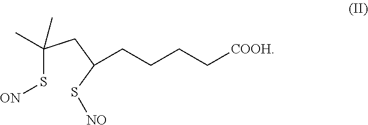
C(S[ON])(CC(S[NO])CCCC[COOH])(C)C
